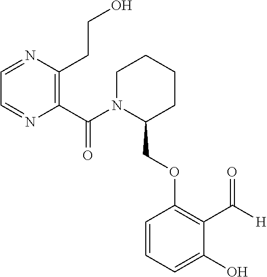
C1=NC(CCO)=C(C(N2C(COC3=C(C([H])=O)C(O)=CC=C3)CCCC2)=O)N=C1
